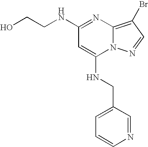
C1=CN=CC(CNC2=CC(NCCO)=NC3=C(Br)C=NN23)=C1
